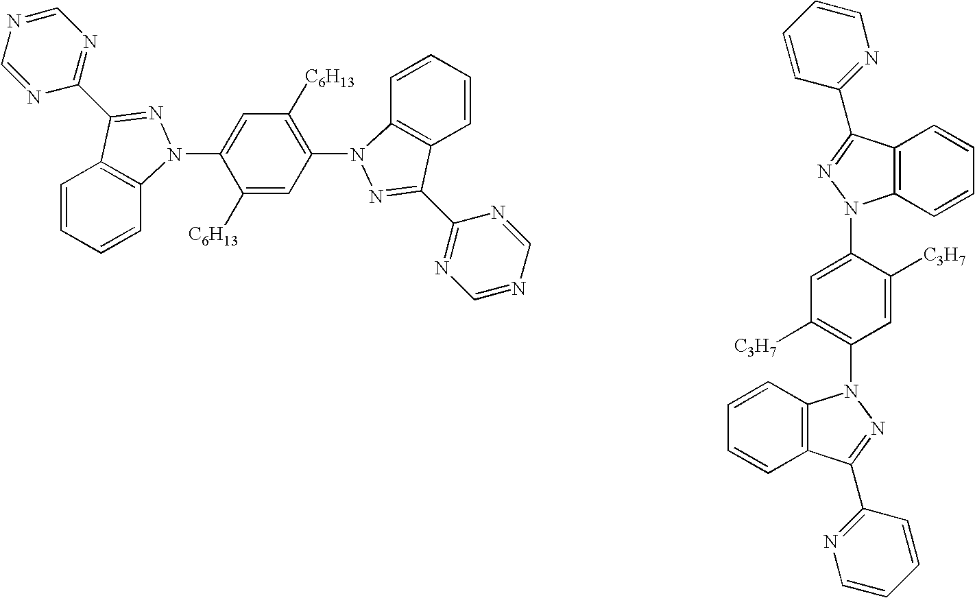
C1([C6H13])=CC(N2C3=C(C=CC=C3)C(C3=NC=NC=N3)=N2)=C([C6H13])C=C1N1C2=C(C=CC=C2)C(C2=NC=NC=N2)=N1.C12=C(C=CC=C1)N(C1=CC([C3H7])=C(N3C4=C(C(C5=NC=CC=C5)=N3)C=CC=C4)C=C1[C3H7])N=C2C1=NC=CC=C1
